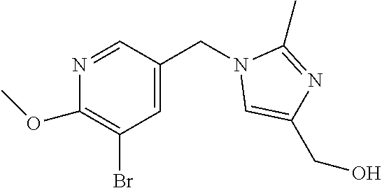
C1(OC)=C(Br)C=C(CN2C=C(CO)N=C2C)C=N1
